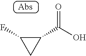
FC1C(C(=O)O)C1
